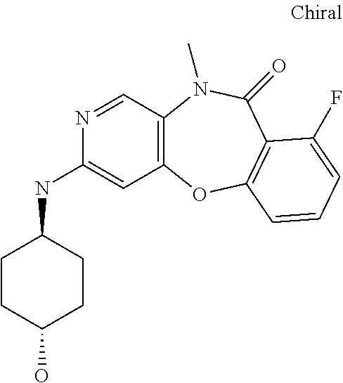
C1CC(O)CCC1NC1=CC2=C(C=N1)N(C)C(=O)C1=C(O2)C=CC=C1F
